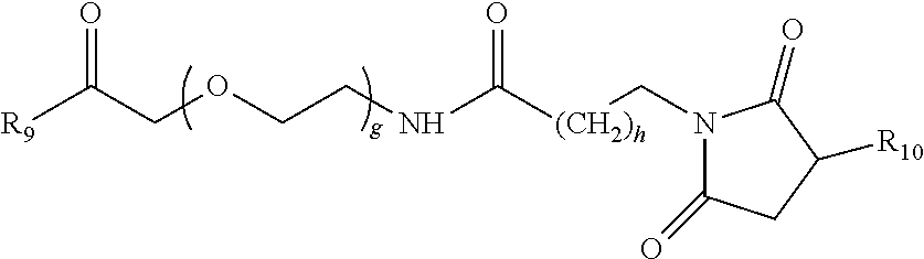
[R9]C(COCCNC([(CH2)h]CN1C(=O)CC([R10])C1=O)=O)=O
